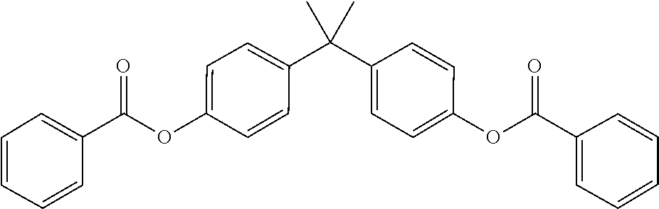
C1=C(C(OC2=CC=C(C(C3=CC=C(OC(C4=CC=CC=C4)=O)C=C3)(C)C)C=C2)=O)C=CC=C1
